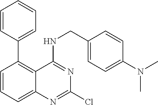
C1(C2=C3C(=CC=C2)N=C(Cl)N=C3NCC2=CC=C(N(C)C)C=C2)=CC=CC=C1
